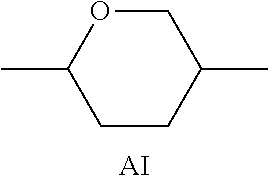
C1CC(C)COC1C.[AI]
